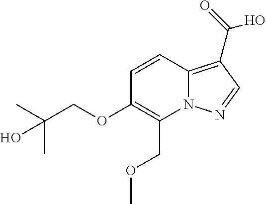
C12=C(C(=O)O)C=NN1C(COC)=C(OCC(C)(C)O)C=C2
